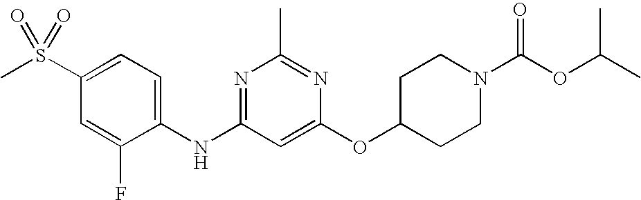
C1(S(C)(=O)=O)=CC=C(NC2=NC(C)=NC(OC3CCN(C(OC(C)C)=O)CC3)=C2)C(F)=C1
